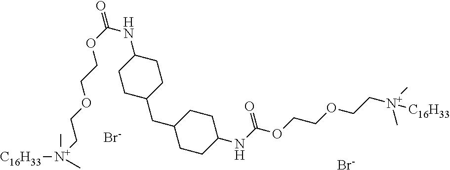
C1(CC2CCC(NC(OCCOCC[N+](C)(C)[C16H33])=O)CC2)CCC(NC(OCCOCC[N+]([C16H33])(C)C)=O)CC1.[Br-].[Br-]
